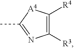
CC1=NC([R3])=C([R4])[A4]1
